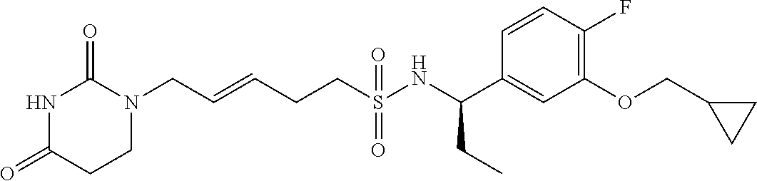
C(=CCCS(NC(C1=CC(OCC2CC2)=C(F)C=C1)CC)(=O)=O)CN1C(=O)NC(=O)CC1
